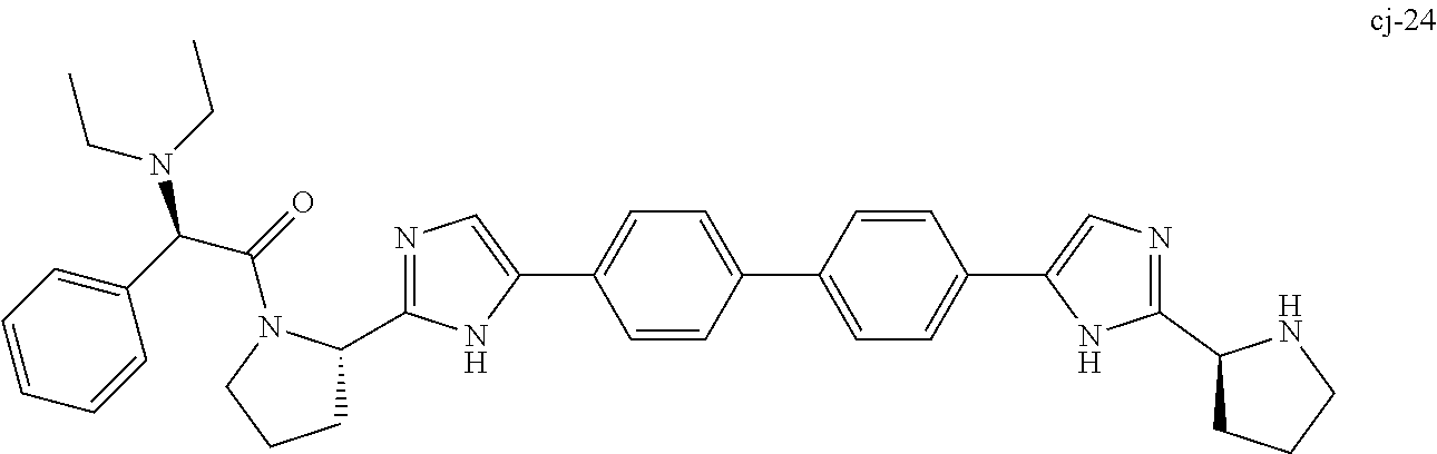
N1=C(C2CCCN2C(=O)C(C2=CC=CC=C2)N(CC)CC)NC(C2=CC=C(C3=CC=C(C4=CN=C(C5CCCN5)N4)C=C3)C=C2)=C1
